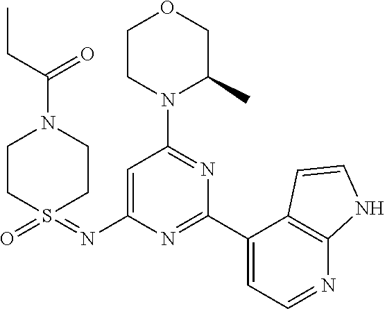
C1=C(N=S2(=O)CCN(C(CC)=O)CC2)N=C(C2=CC=NC3=C2C=CN3)N=C1N1C(C)COCC1
